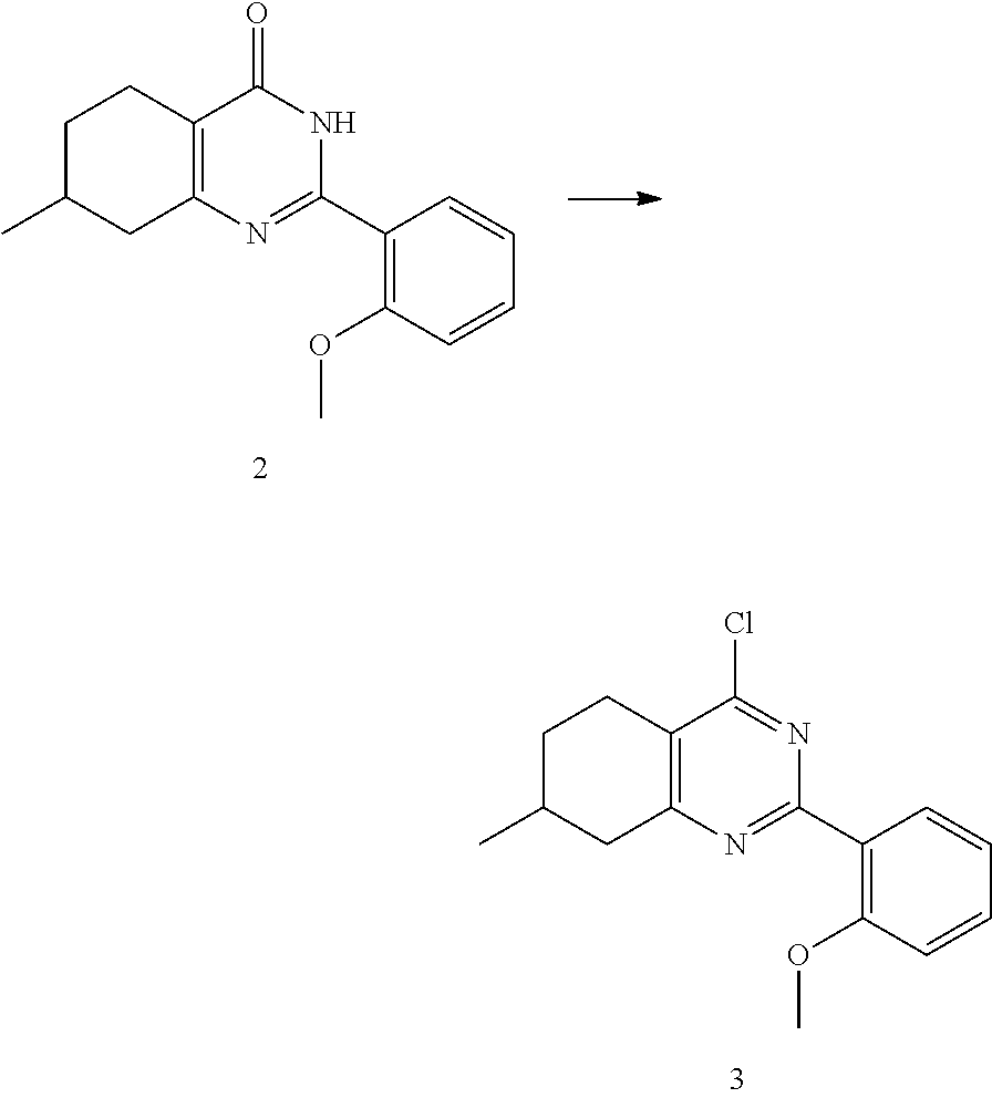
C1C(C)CC2=C(C1)C(Cl)=NC(C1=C(OC)C=CC=C1)=N2.C1C(C)CC2=C(C1)C(=O)NC(C1=C(OC)C=CC=C1)=N2
